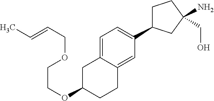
C1=C2C(=CC(C3CCC(N)(CO)C3)=C1)CCC(OCCOCC=CC)C2
